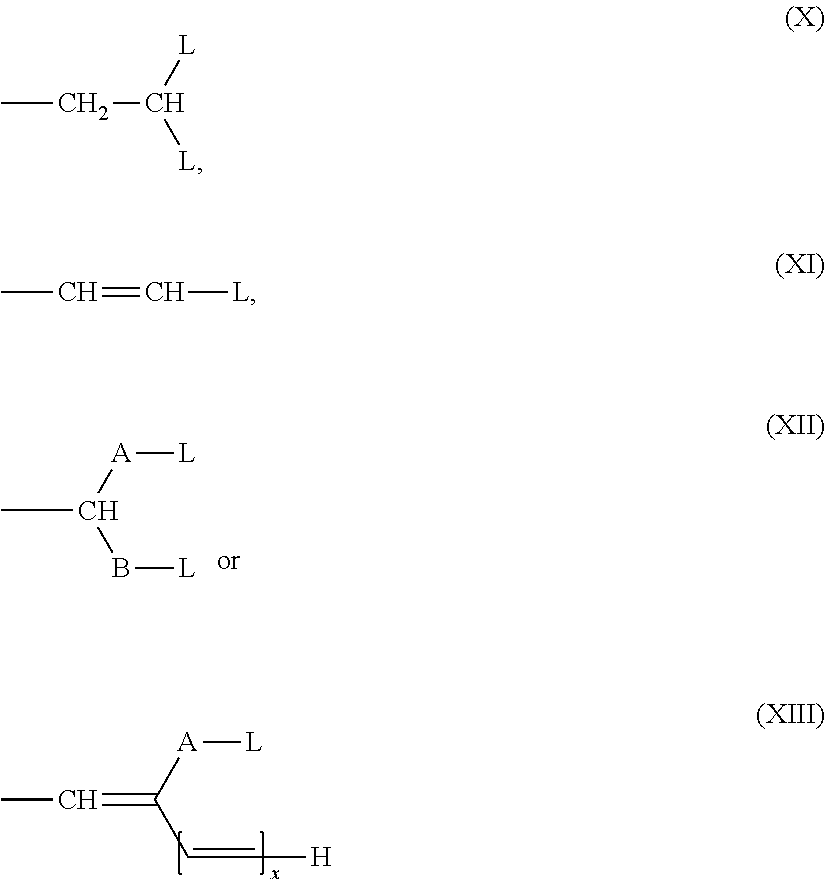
CC=C[L].CC([A][L])B[L].CC=C([A][L])C=C[H].CCC([L])[L]
